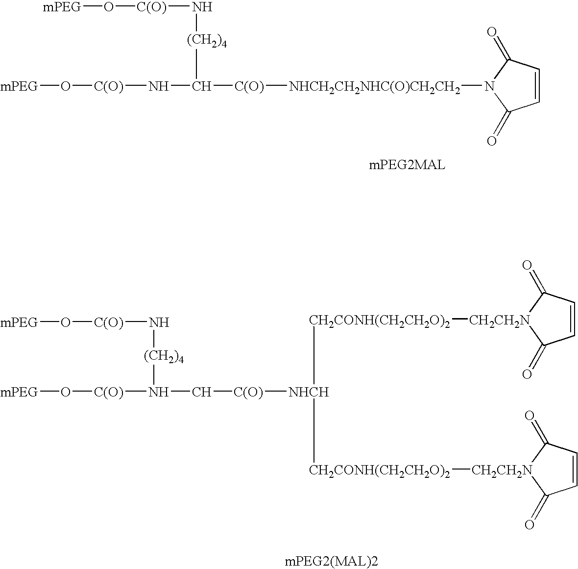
C1=CC(=O)N([NHCH2CH2NHC(O)CH2CH2][C(O)]C(N[C(O)]O[mPEG])[(CH2)4]N[C(O)]O[mPEG])C1=O.[NHCH]([CH2CONH(CH2CH2O)2][CH2CH2N]1C(=O)C=CC1=O)([CH2CONH(CH2CH2O)2][CH2CH2N]1C(=O)C=CC1=O)[C(O)]CN([C(O)]O[mPEG])[(CH2)4]N[C(O)]O[mPEG]
